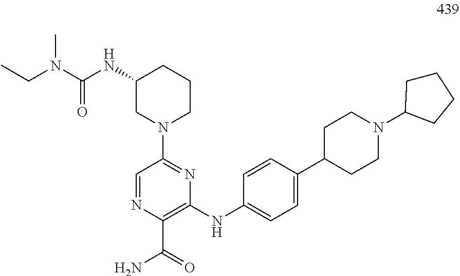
C1(NC(=O)N(CC)C)CN(C2=NC(NC3=CC=C(C4CCN(C5CCCC5)CC4)C=C3)=C(C(N)=O)N=C2)CCC1
